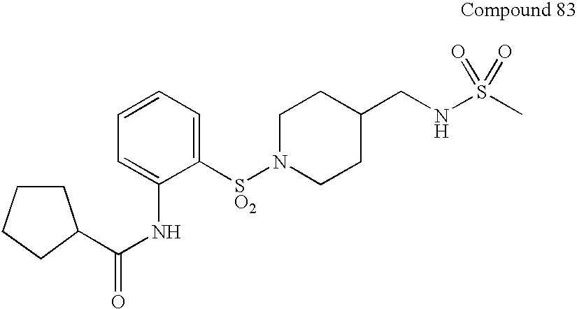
C1N([SO2]C2=CC=CC=C2NC(=O)C2CCCC2)CCC(CNS(C)(=O)=O)C1
